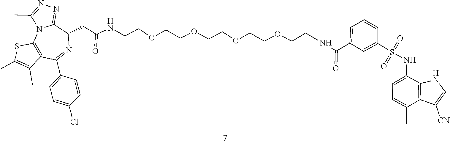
C1(CC(=O)NCCOCCOCCOCCOCCNC(C2=CC=CC(S(=O)(=O)NC3=CC=C(C)C4=C3NC=C4[CN])=C2)=O)C2=NN=C(C)N2C2=C(C(C3=CC=C(Cl)C=C3)=N1)C(C)=C(C)S2
